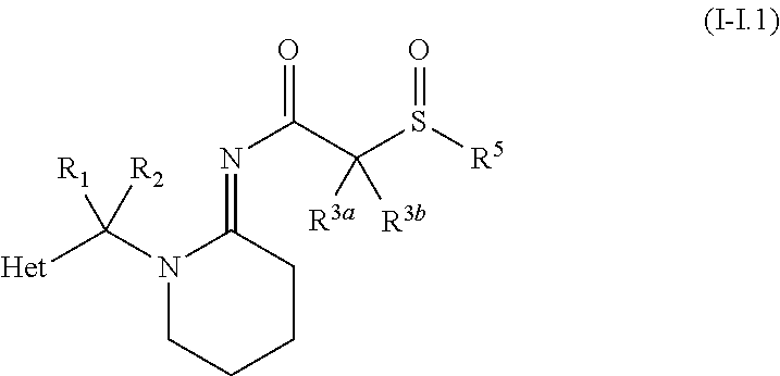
N1(C([R1])([Het])[R2])CCCCC1=NC(C(S([R5])=O)([R3b])[R3a])=O
